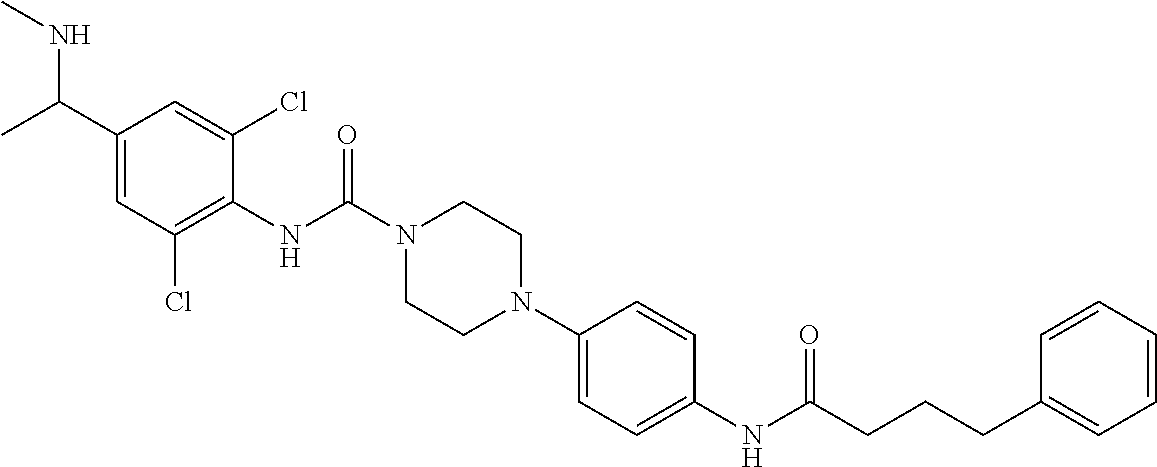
C1(NC(N2CCN(C3=CC=C(NC(CCCC4=CC=CC=C4)=O)C=C3)CC2)=O)=C(Cl)C=C(C(C)NC)C=C1Cl
